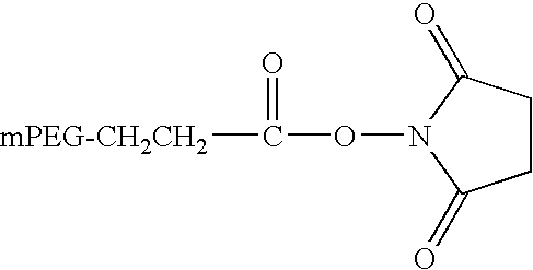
C([mPEG-CH2CH2])(=O)ON1C(=O)CCC1=O
